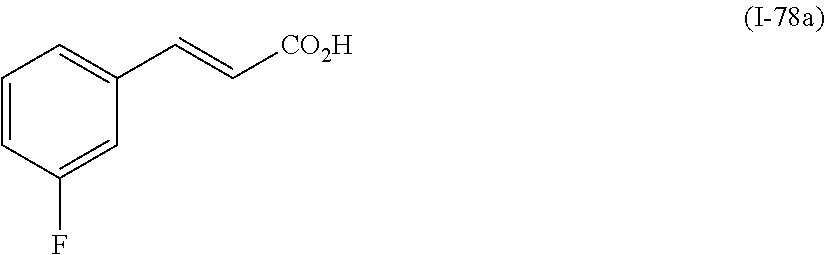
C1=CC(F)=CC(C=C[CO2H])=C1
